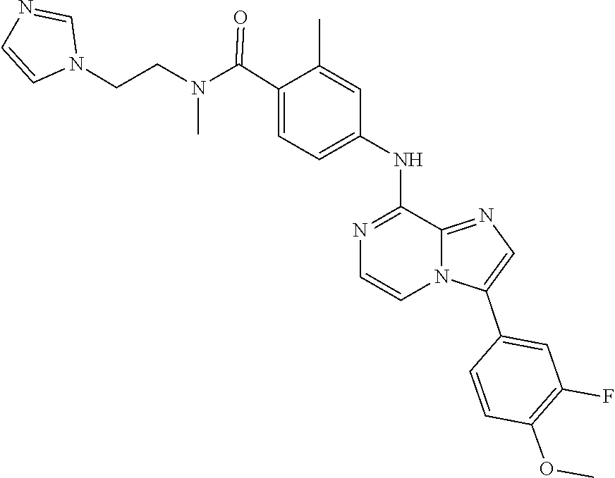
N1=C(NC2=CC=C(C(N(CCN3C=NC=C3)C)=O)C(C)=C2)C2=NC=C(C3=CC(F)=C(OC)C=C3)N2C=C1
